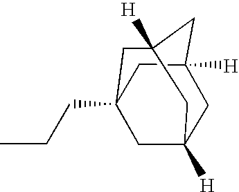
C1C2([H])CC3([H])CC(CCC)(CC1([H])C3)C2
